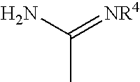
NC(=[NR4])C
